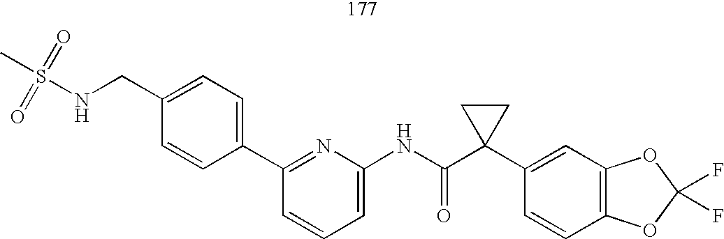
C1=CC=C(NC(C2(C3=CC4=C(C=C3)OC(F)(F)O4)CC2)=O)N=C1C1=CC=C(CNS(C)(=O)=O)C=C1
